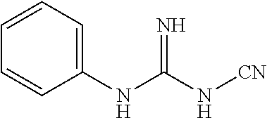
C1(NC(N[CN])=N)=CC=CC=C1
